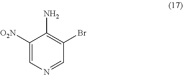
C1([O2N])=CN=CC(Br)=C1N
